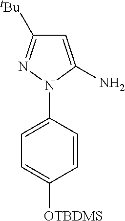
C1=C(N)N(C2=CC=C([OTBDMS])C=C2)N=C1[tBu]
